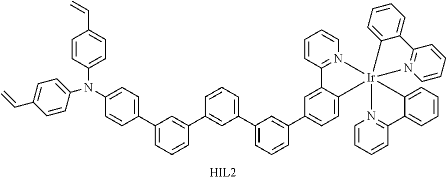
C1=CC2=N(C=C1)[Ir]13(C4=CC=C(C5=CC(C6=CC=CC(C7=CC(C8=CC=C(N(C9=CC=C(C=C)C=C9)C9=CC=C(C=C)C=C9)C=C8)=CC=C7)=C6)=CC=C5)C=C24)(N2=C(C=CC=C2)C2=CC=CC=C21)N1=C(C=CC=C1)C1=CC=CC=C13
